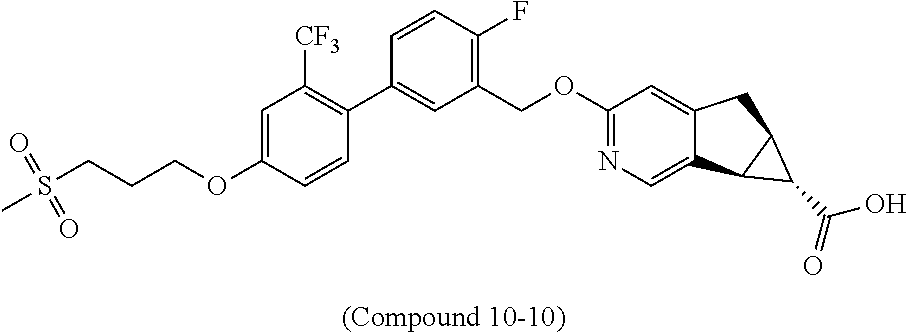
C1=C(OCCCS(C)(=O)=O)C=CC(C2=CC(COC3=NC=C4C(=C3)CC3C4C3C(=O)O)=C(F)C=C2)=C1[CF3]
